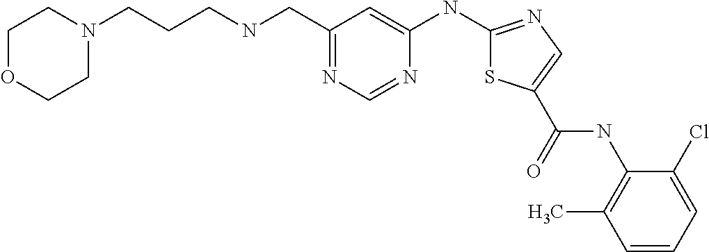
C1=CC=C(Cl)C(NC(=O)C2=CN=C(NC3=CC(CNCCCN4CCOCC4)=NC=N3)S2)=C1C
